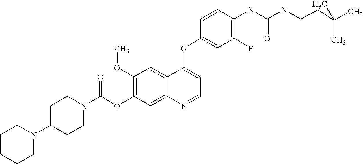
C1=CC(OC2=CC=NC3=CC(OC(N4CCC(N5CCCCC5)CC4)=O)=C(OC)C=C23)=CC(F)=C1NC(=O)NCCC(C)(C)C
